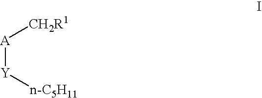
[A]([Y][n-C5H11])[CH2R1]
